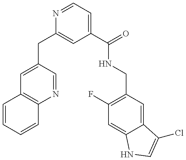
C1=CC=CC2=C1C=C(CC1=CC(C(=O)NCC3=C(F)C=C4C(=C3)C(Cl)=CN4)=CC=N1)C=N2
